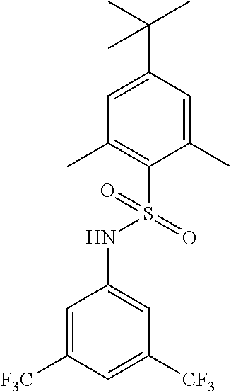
C1=C(C(C)(C)C)C=C(C)C(S(=O)(NC2=CC([CF3])=CC([F3C])=C2)=O)=C1C
